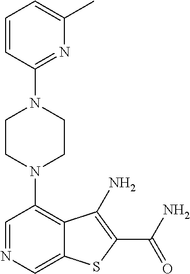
C1=NC=C2C(=C1N1CCN(C3=NC(C)=CC=C3)CC1)C(N)=C(C(N)=O)S2
